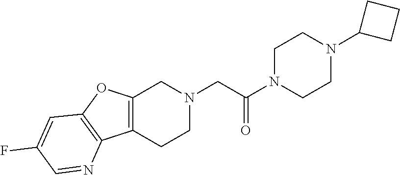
C1N(C(CN2CC3=C(CC2)C2=C(O3)C=C(F)C=N2)=O)CCN(C2CCC2)C1
